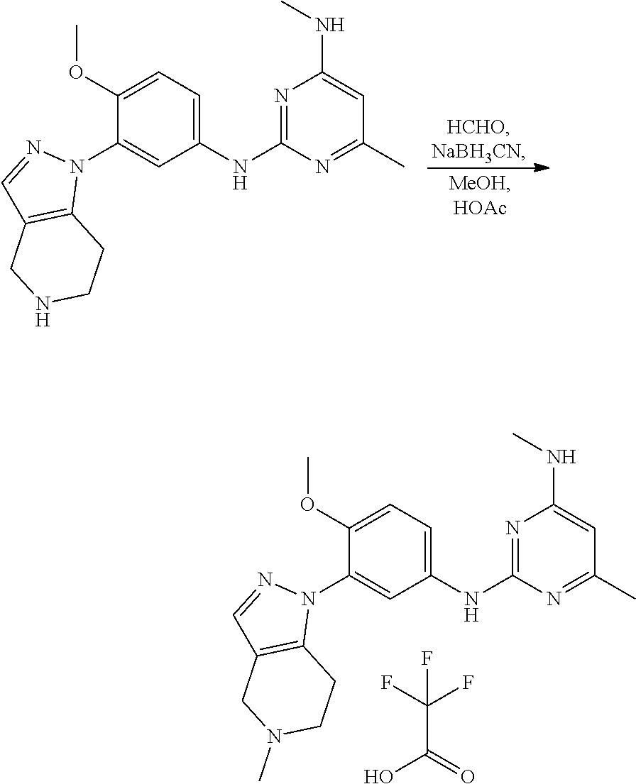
N1=C(NC2=CC=C(OC)C(N3N=CC4=C3CCNC4)=C2)N=C(C)C=C1NC.N1=C(NC2=CC=C(OC)C(N3N=CC4=C3CCN(C)C4)=C2)N=C(C)C=C1NC.FC(F)(F)C(O)=O
